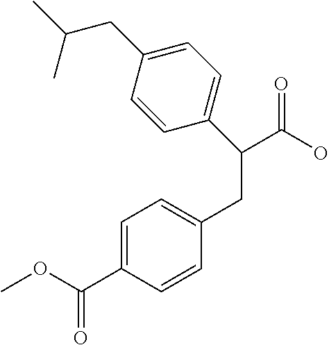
C1=C(C(OC)=O)C=CC(CC(C(O)=O)C2=CC=C(CC(C)C)C=C2)=C1
